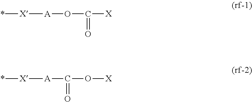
[A](OC([X])=O)[X]*.[A](C(O[X])=O)[X]*
